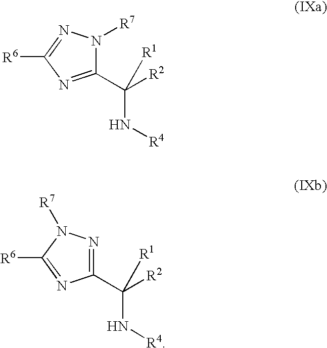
C1(C([R2])([R1])N[R4])=NC([R6])=NN1[R7].C1(C([R2])([R1])N[R4])=NN([R7])C([R6])=N1
